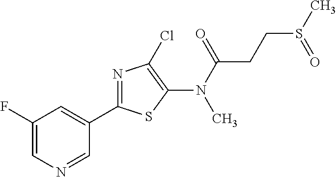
C1(F)=CN=CC(C2=NC(Cl)=C(N(C(=O)CCS(=O)C)C)S2)=C1
